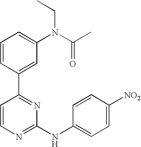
C1=CC(C2=NC(NC3=CC=C([NO2])C=C3)=NC=C2)=CC(N(CC)C(C)=O)=C1
